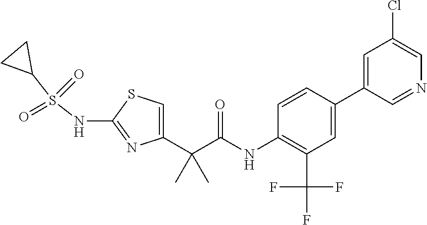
C1=C(C(C(NC2=C(C(F)(F)F)C=C(C3=CC(Cl)=CN=C3)C=C2)=O)(C)C)N=C(NS(C2CC2)(=O)=O)S1
